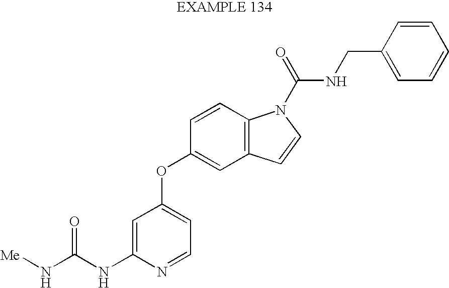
[Me]NC(NC1=CC(OC2=CC3=C(C=C2)N(C(=O)NCC2=CC=CC=C2)C=C3)=CC=N1)=O
